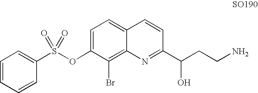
C1=CC=CC(S(OC2=CC=C3C(=C2Br)N=C(C(O)CCN)C=C3)(=O)=O)=C1
